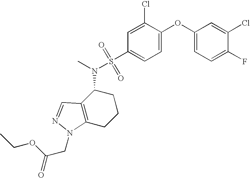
C1(OC2=CC=C(S(N(C)C3C4=C(CCC3)N(CC(=O)OCC)N=C4)(=O)=O)C=C2Cl)=CC=C(F)C(Cl)=C1
